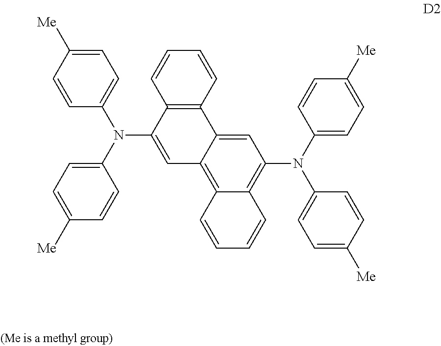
C1(N(C2=CC=C([Me])C=C2)C2=CC=C([Me])C=C2)=CC2=C3C(=C(N(C4=CC=C([Me])C=C4)C4=CC=C([Me])C=C4)C=C2C2=C1C=CC=C2)C=CC=C3
